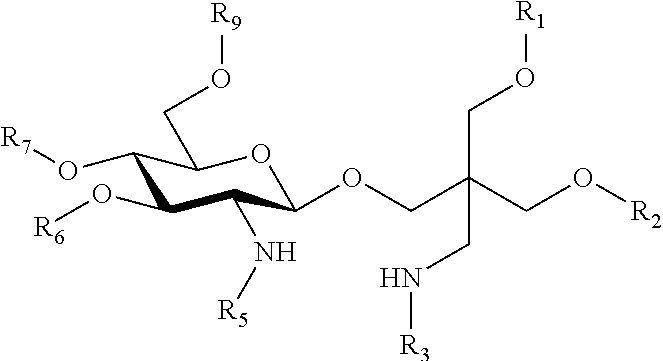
C1(O[R7])C(O[R6])C(N[R5])C(OCC(CO[R2])(CO[R1])CN[R3])OC1CO[R9]
